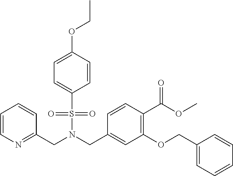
C1=CN=C(CN(S(=O)(=O)C2=CC=C(OCC)C=C2)CC2=CC(OCC3=CC=CC=C3)=C(C(=O)OC)C=C2)C=C1
